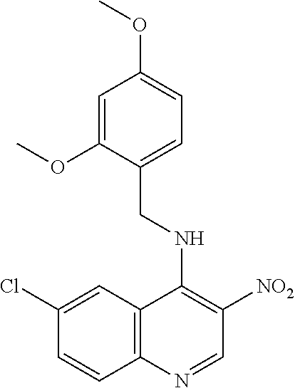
C1(Cl)=CC2=C(C=C1)N=CC([NO2])=C2NCC1=CC=C(OC)C=C1OC
